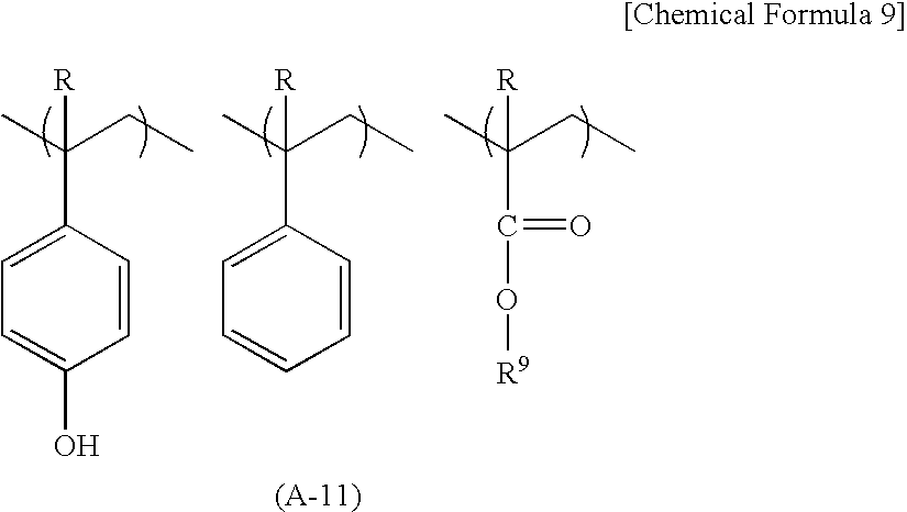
C1=CC(C(C)(CC)[R])=CC=C1O.C1=CC(C(C)(CC)[R])=CC=C1.C(C(C)(CC)[R])(=O)O[R9]
